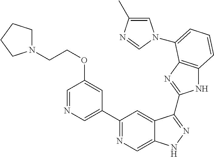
C1(C2=NC=C3C(=C2)C(C2=NC4=C(N2)C=CC=C4N2C=C(C)N=C2)=NN3)=CN=CC(OCCN2CCCC2)=C1
